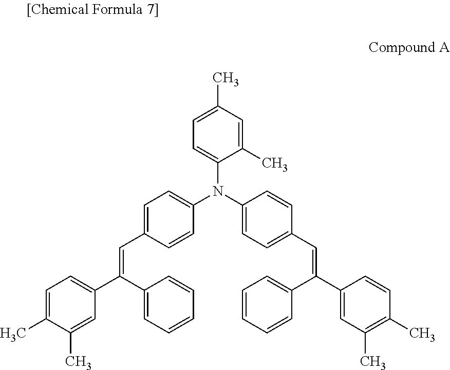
C1=C(C)C=C(C)C(N(C2=CC=C(C=C(C3=CC=CC=C3)C3=CC(C)=C(C)C=C3)C=C2)C2=CC=C(C=C(C3=CC=CC=C3)C3=CC=C(C)C(C)=C3)C=C2)=C1
